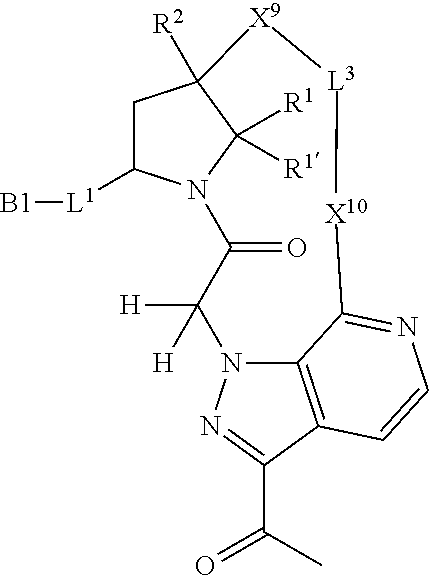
C1C([L1][B1])N2C([R1])([R1])C1([R2])[X9][L3][X10]C1=NC=CC3=C1N(C([H])([H])C2=O)N=C3C(C)=O
